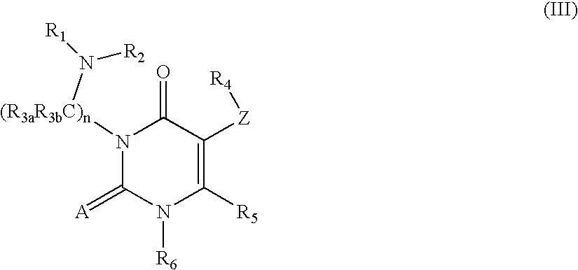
N1([(R3aR3bC)n]N([R1])[R2])C(=[A])N([R6])C([R5])=C([Z][R4])C1=O
